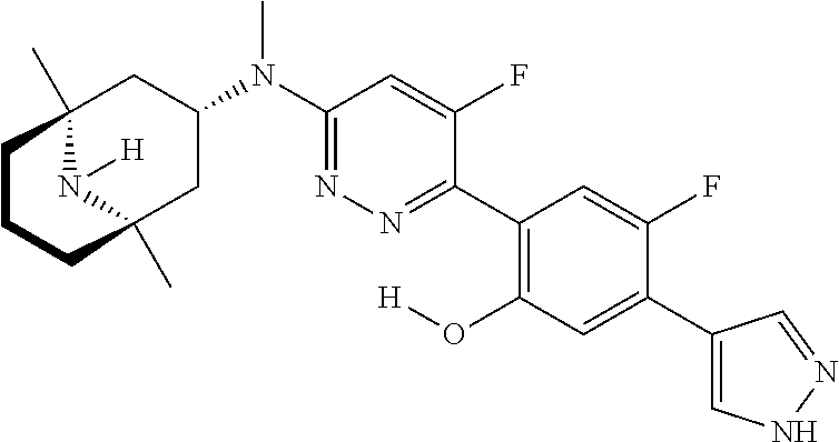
C12(C)N([H])C(C)(CC(N(C3=NN=C(C4=C(O[H])C=C(C5=CNN=C5)C(F)=C4)C(F)=C3)C)C1)CCC2
